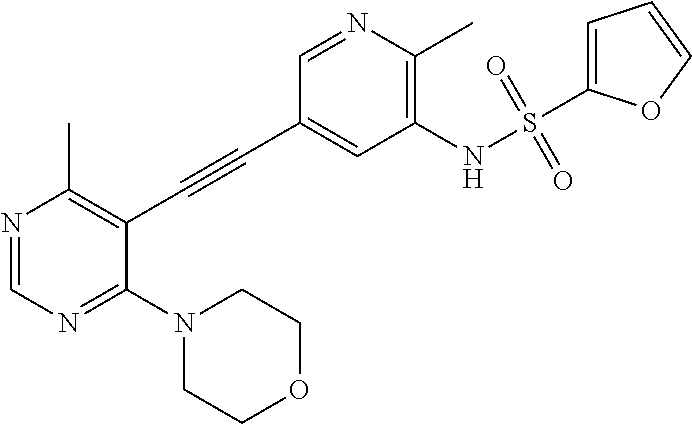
N1(C2=NC=NC(C)=C2C#CC2=CC(NS(C3=CC=CO3)(=O)=O)=C(C)N=C2)CCOCC1
